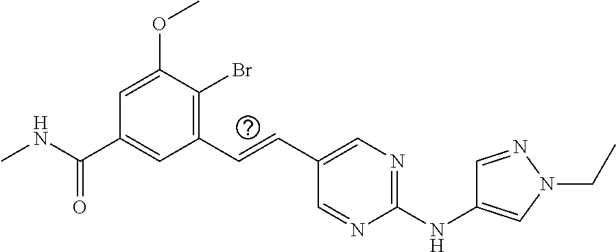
C1(C=CC2=CN=C(NC3=CN(CC)N=C3)N=C2)=C(Br)C(OC)=CC(C(NC)=O)=C1
